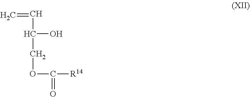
C=CC(O)COC([R14])=O
